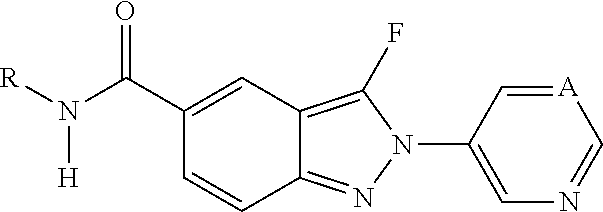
C12=C(F)N(C3=CN=C[A]=C3)N=C1C=CC(C(N([R])[H])=O)=C2
